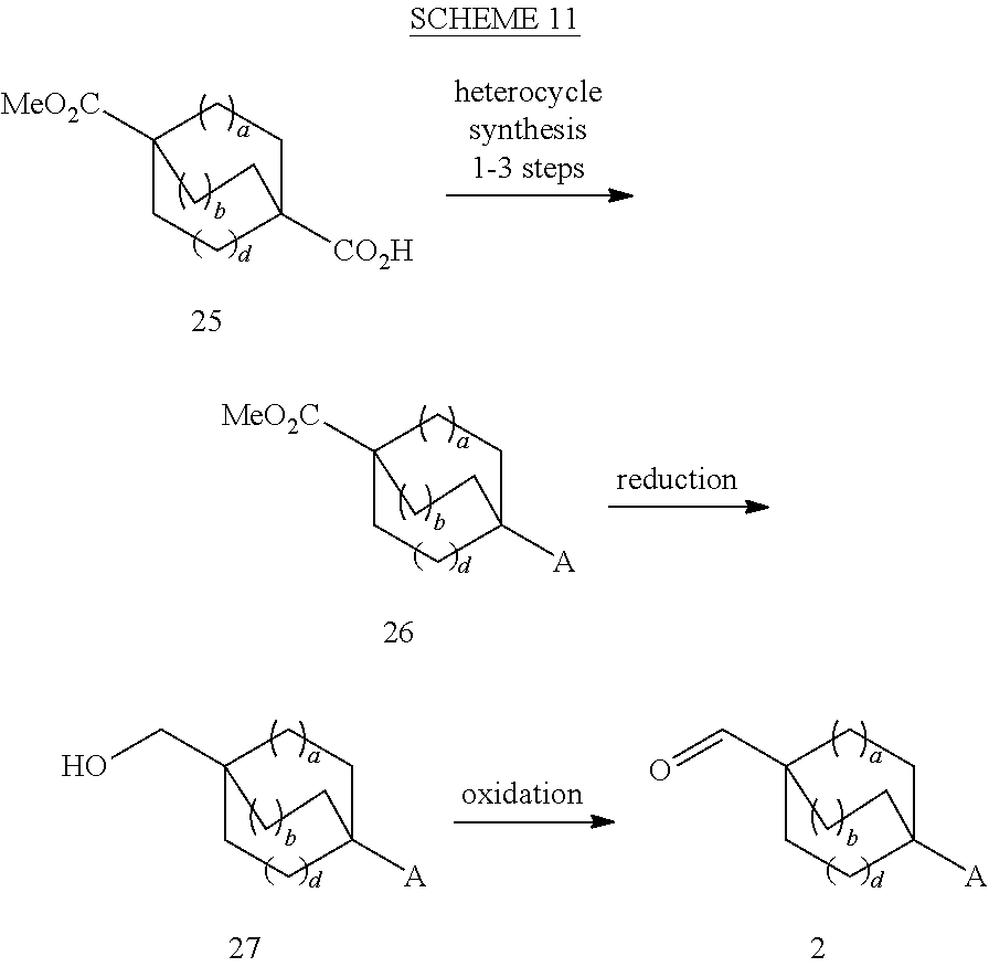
C12([MeO2C])CCC([CO2H])(CC1)CC2.C12([MeO2C])CCC([A])(CC1)CC2.C12(C=O)CCC([A])(CC1)CC2.C12(CO)CCC([A])(CC1)CC2
